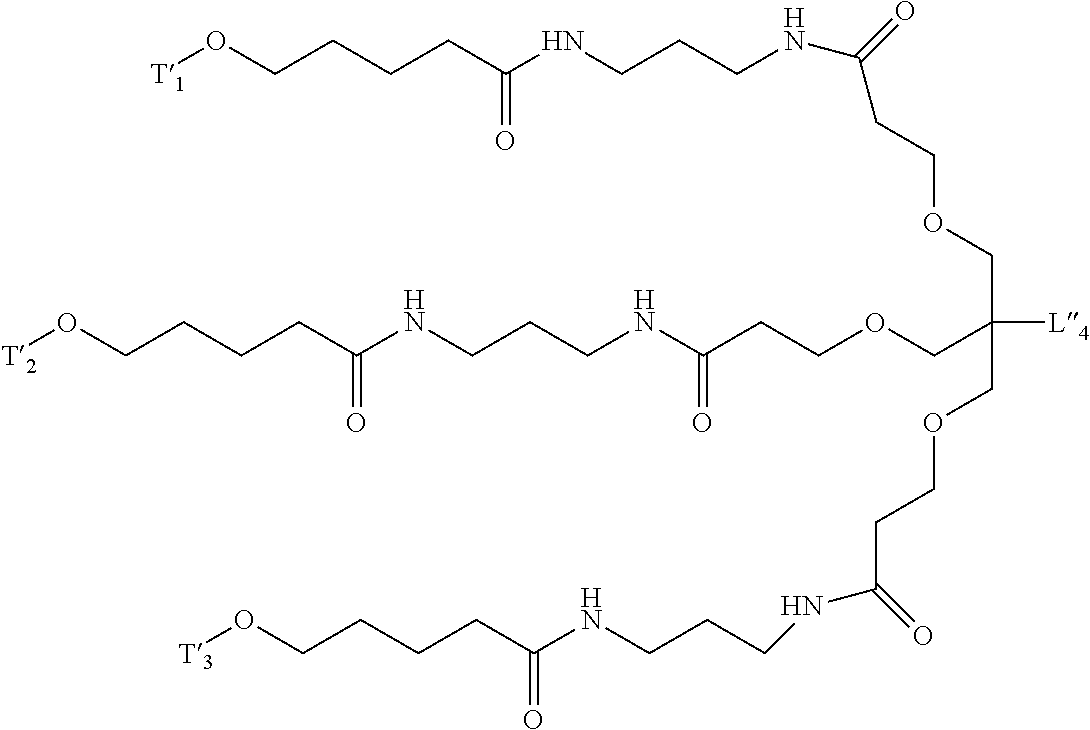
C(C(COCCC(=O)NCCCNC(CCCCO[T3])=O)(COCCC(=O)NCCCNC(CCCCO[T2])=O)[L4])OCCC(NCCCNC(CCCCO[T1])=O)=O
